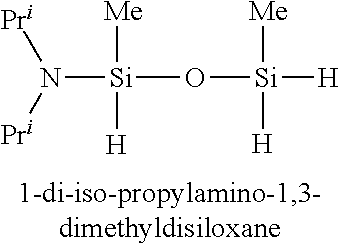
N([Si](O[Si]([H])([Me])[H])([Me])[H])([Pri])[Pri]
